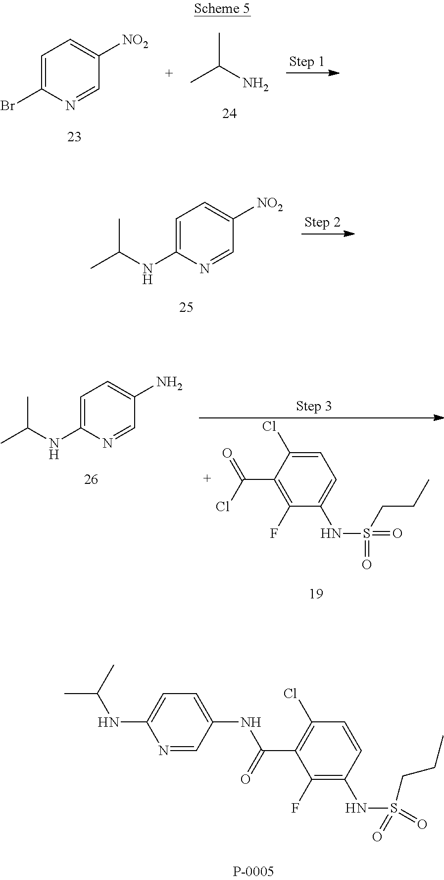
C1=C(Br)N=CC([NO2])=C1.CC(N)C.C1=C(NC(C)C)N=CC([NO2])=C1.C1=C(Cl)C(C(Cl)=O)=C(F)C(NS(=O)(=O)CCC)=C1.C1=C(NC(C)C)N=CC(N)=C1.C1=CC(NS(=O)(=O)CCC)=C(F)C(C(=O)NC2=CC=C(NC(C)C)N=C2)=C1Cl
